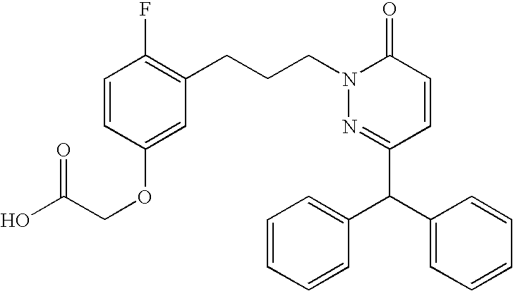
C1(C(C2=CC=CC=C2)C2=CC=CC=C2)=NN(CCCC2=C(F)C=CC(OCC(O)=O)=C2)C(=O)C=C1
